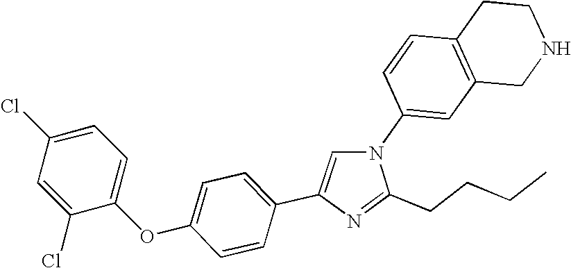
N1(C2=CC3=C(C=C2)CCNC3)C=C(C2=CC=C(OC3=CC=C(Cl)C=C3Cl)C=C2)N=C1CCCC
